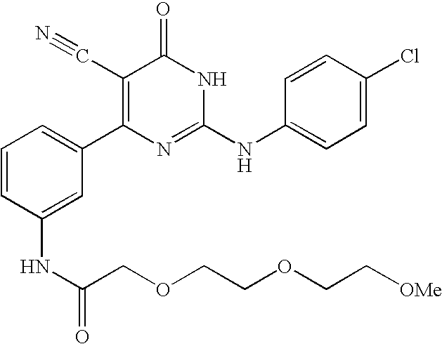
C1(NC(COCCOCC[OMe])=O)=CC(C2=C(C#N)C(=O)NC(NC3=CC=C(Cl)C=C3)=N2)=CC=C1
